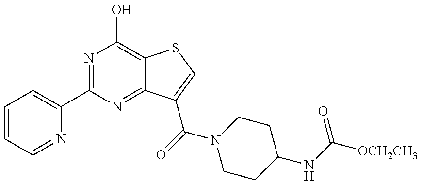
C1=CC=NC(C2=NC(O)=C3C(=N2)C(C(N2CCC(NC(=O)[OCH2CH3])CC2)=O)=CS3)=C1
